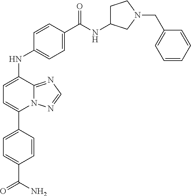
N(C1=CC=C(C2=CC=C(C(=O)N)C=C2)N2C1=NC=N2)C1=CC=C(C(NC2CCN(CC3=CC=CC=C3)C2)=O)C=C1
